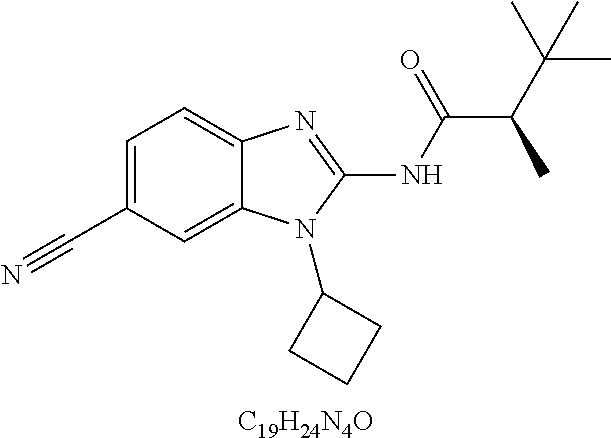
C1=C(C#N)C=C2C(=C1)N=C(NC(=O)C(C(C)(C)C)C)N2C1CCC1.[C19H24N4O]
